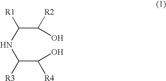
[R1]C(NC([R3])C([R4])O)C([R2])O
